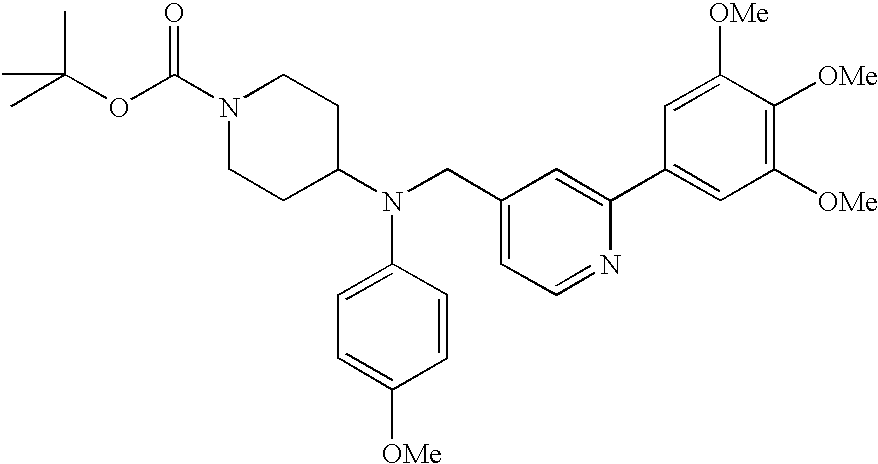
N1(C(OC(C)(C)C)=O)CCC(N(C2=CC=C([OMe])C=C2)CC2=CC=NC(C3=CC([OMe])=C([OMe])C([OMe])=C3)=C2)CC1
